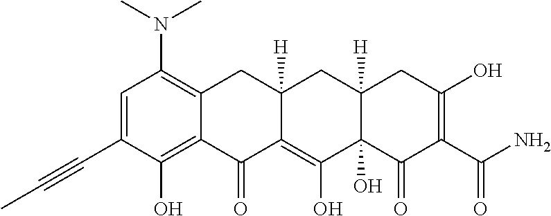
C1=C(C#CC)C(O)=C2C(=C1N(C)C)CC1([H])C(=C(O)C3(O)C([H])(C1)CC(O)=C(C(N)=O)C3=O)C2=O
